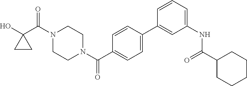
OC1(C(N2CCN(C(=O)C3=CC=C(C4=CC(NC(=O)C5CCCCC5)=CC=C4)C=C3)CC2)=O)CC1
